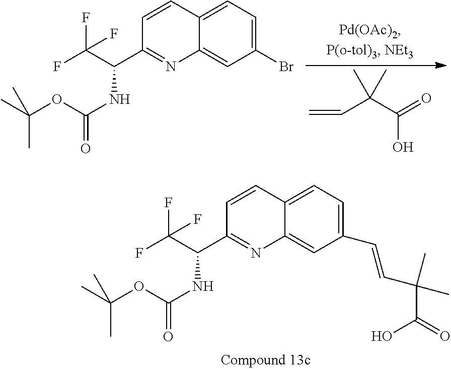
C1(Br)=CC=C2C(=C1)N=C(C(C(F)(F)F)NC(=O)OC(C)(C)C)C=C2.C=CC(C(=O)O)(C)C.C1(C=CC(C(=O)O)(C)C)=CC=C2C(=C1)N=C(C(C(F)(F)F)NC(=O)OC(C)(C)C)C=C2
